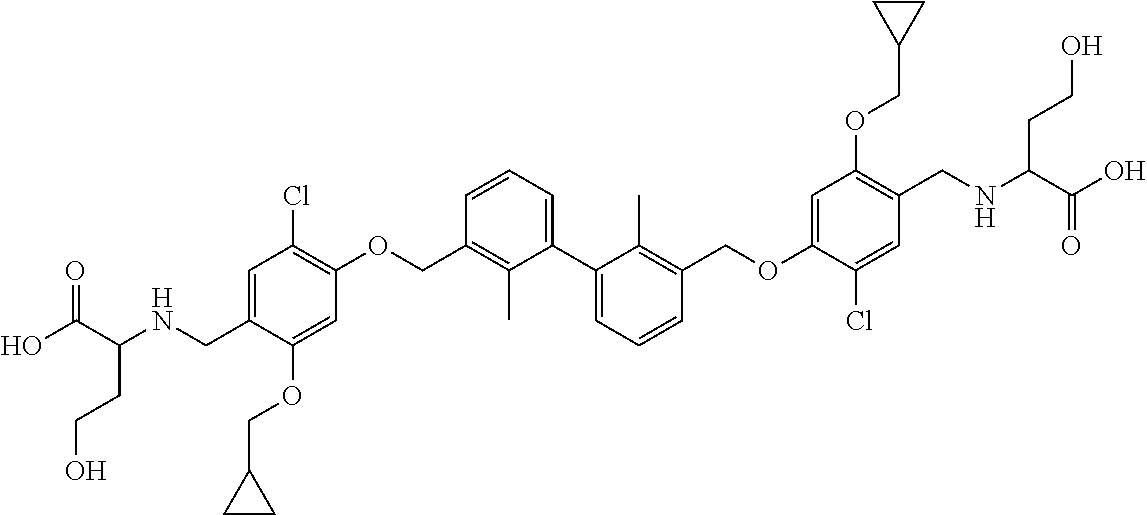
C1=C(CNC(C(O)=O)CCO)C(OCC2CC2)=CC(OCC2=C(C)C(C3=CC=CC(COC4=CC(OCC5CC5)=C(CNC(C(O)=O)CCO)C=C4Cl)=C3C)=CC=C2)=C1Cl
